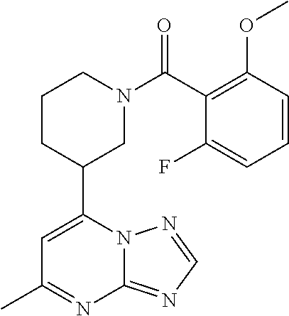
N12C(=NC=N1)N=C(C)C=C2C1CN(C(=O)C2=C(OC)C=CC=C2F)CCC1
